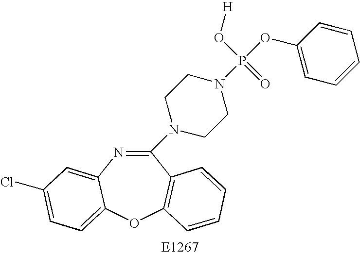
C1(N2CCN(P(OC3=CC=CC=C3)(O[H])=O)CC2)=NC2=CC(Cl)=CC=C2OC2=C1C=CC=C2
